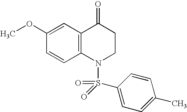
C1(OC)=CC2=C(C=C1)N(S(C1=CC=C(C)C=C1)(=O)=O)CCC2=O
